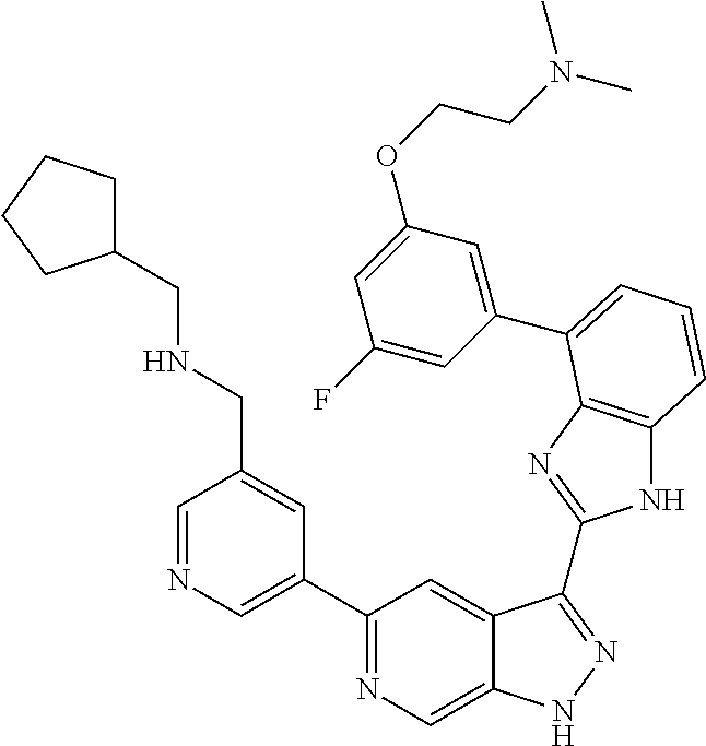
C1(C2=NC=C3C(=C2)C(C2=NC4=C(N2)C=CC=C4C2=CC(OCCN(C)C)=CC(F)=C2)=NN3)=CN=CC(CNCC2CCCC2)=C1
